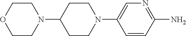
C1COCCN1C1CCN(C2=CN=C(N)C=C2)CC1
